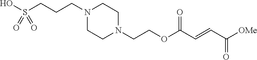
C(COC(C=CC([OMe])=O)=O)N1CCN(CCCS(O)(=O)=O)CC1
